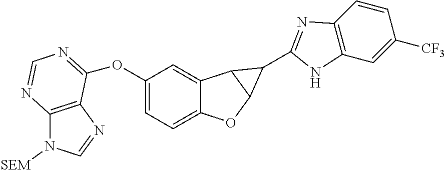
O(C1=CC=C2C(=C1)C1C(O2)C1C1=NC2=C(C=C([CF3])C=C2)N1)C1=NC=NC2=C1N=CN2[SEM]
